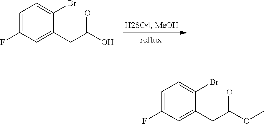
C1=C(F)C=C(CC(O)=O)C(Br)=C1.C1=C(F)C=C(CC(OC)=O)C(Br)=C1
